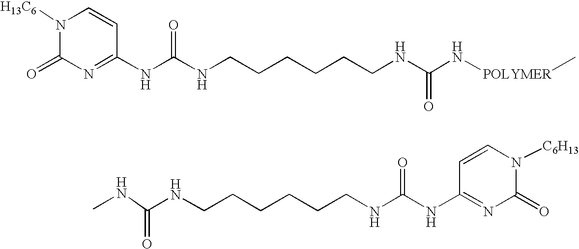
N(C(=O)NCCCCCCNC(=O)NC1=NC(=O)N([C6H13])C=C1)C.N1([H13C6])C(=O)N=C(NC(NCCCCCCNC(=O)N[POLYMER]C)=O)C=C1
